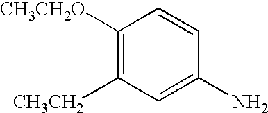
C1([CH3CH2O])=C([CH3CH2])C=C(N)C=C1
